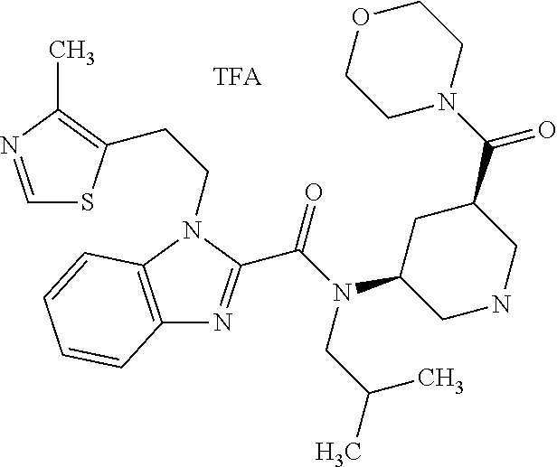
C12=C(N(CCC3=C(C)N=CS3)C(C(N(CC(C)C)C3CNCC(C(N4CCOCC4)=O)C3)=O)=N1)C=CC=C2
